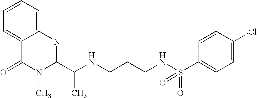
C1=C2C(=CC=C1)N=C(C(NCCCNS(C1=CC=C(Cl)C=C1)(=O)=O)C)N(C)C2=O
